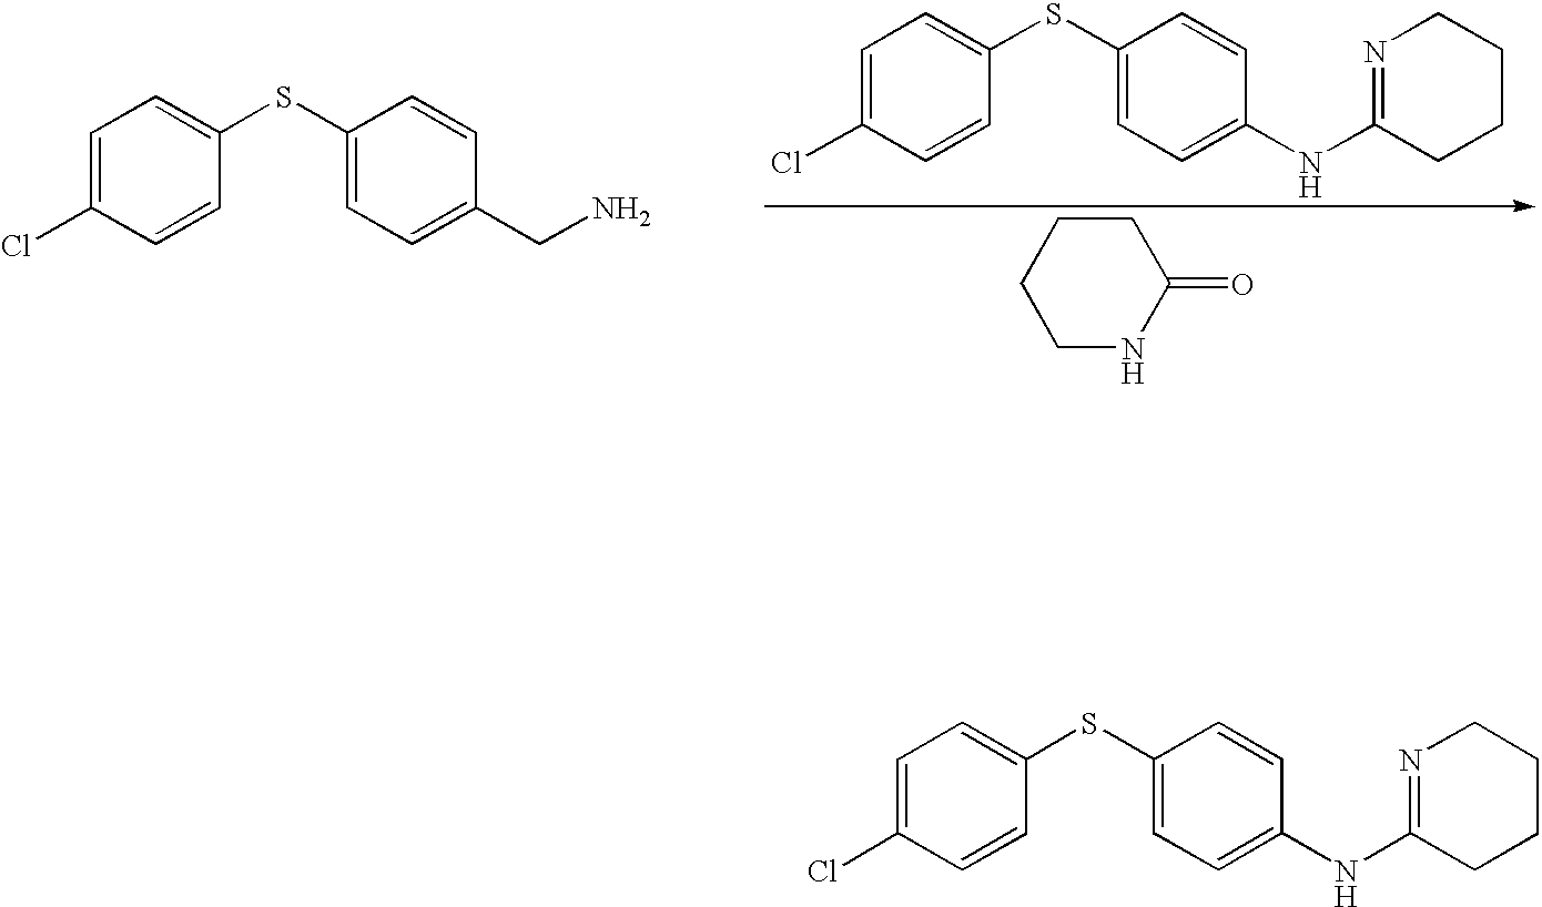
C1=C(Cl)C=CC(SC2=CC=C(NC3=NCCCC3)C=C2)=C1.C1CCCNC1=O.C1=C(Cl)C=CC(SC2=CC=C(CN)C=C2)=C1.C1=C(Cl)C=CC(SC2=CC=C(NC3=NCCCC3)C=C2)=C1
